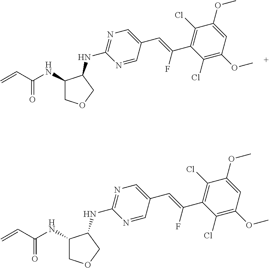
C1(NC(C=C)=O)COCC1NC1=NC=C(C=C(F)C2=C(Cl)C(OC)=CC(OC)=C2Cl)C=N1.C1(NC(C=C)=O)COCC1NC1=NC=C(C=C(F)C2=C(Cl)C(OC)=CC(OC)=C2Cl)C=N1
